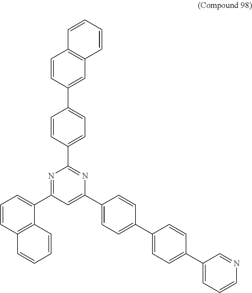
C1=CC(C2=CC=C(C3=NC(C4=CC=C(C5=CC=C(C6=CC=CN=C6)C=C5)C=C4)=CC(C4=CC=CC5=C4C=CC=C5)=N3)C=C2)=CC2=C1C=CC=C2
